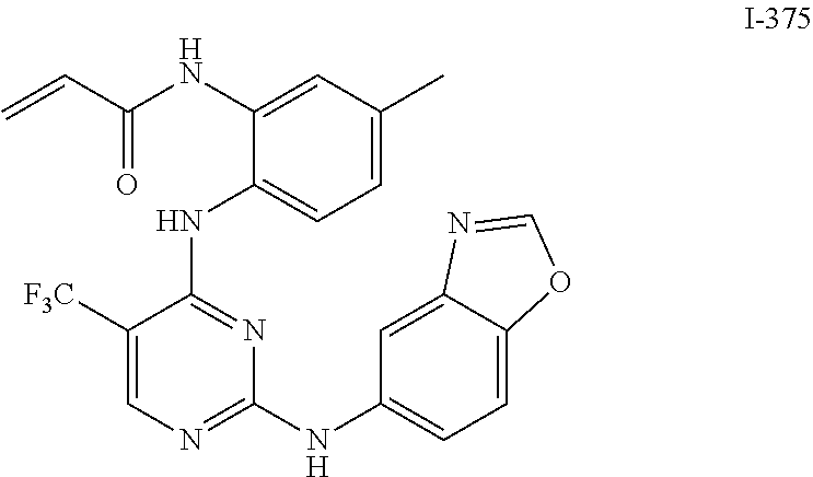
C=CC(NC1=CC(C)=CC=C1NC1=NC(NC2=CC=C3C(=C2)N=CO3)=NC=C1[F3C])=O
